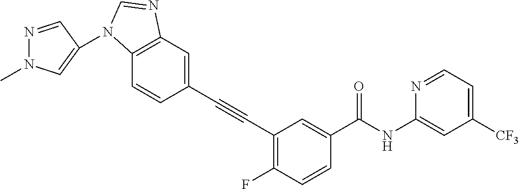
C1(C#CC2=C(F)C=CC(C(NC3=CC([CF3])=CC=N3)=O)=C2)=CC2=C(C=C1)N(C1=CN(C)N=C1)C=N2
